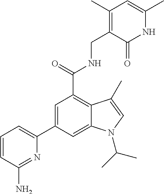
N1C(C)=CC(C)=C(CNC(C2=C3C(=CC(C4=CC=CC(N)=N4)=C2)N(C(C)C)C=C3C)=O)C1=O
